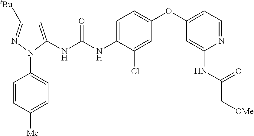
C1=C(NC(NC2=CC=C(OC3=CC=NC(NC(C[OMe])=O)=C3)C=C2Cl)=O)N(C2=CC=C([Me])C=C2)N=C1[tBu]
